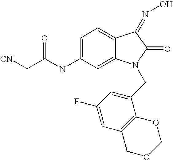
C1=C(NC(C[CN])=O)C=C2C(=C1)C(=NO)C(=O)N2CC1=CC(F)=CC2=C1OCOC2
